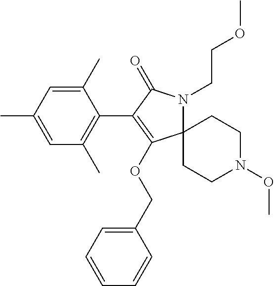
C12(CCN(OC)CC1)N(CCOC)C(=O)C(C1=C(C)C=C(C)C=C1C)=C2OCC1=CC=CC=C1
